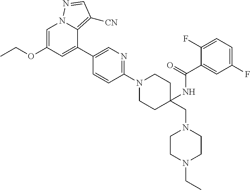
C1=C(OCC)C=C(C2=CN=C(N3CCC(CN4CCN(CC)CC4)(NC(C4=CC(F)=CC=C4F)=O)CC3)C=C2)C2=C([CN])C=NN12
